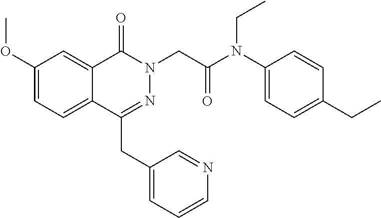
C1(OC)=CC=C2C(=C1)C(=O)N(CC(=O)N(C1=CC=C(CC)C=C1)CC)N=C2CC1=CC=CN=C1
